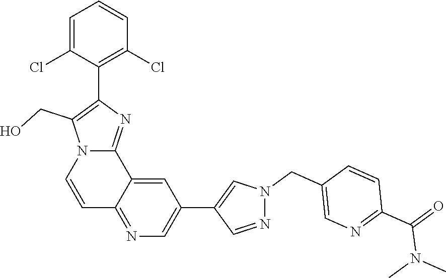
N1(CC2=CN=C(C(N(C)C)=O)C=C2)N=CC(C2=CN=C3C(=C2)C2=NC(C4=C(Cl)C=CC=C4Cl)=C(CO)N2C=C3)=C1
